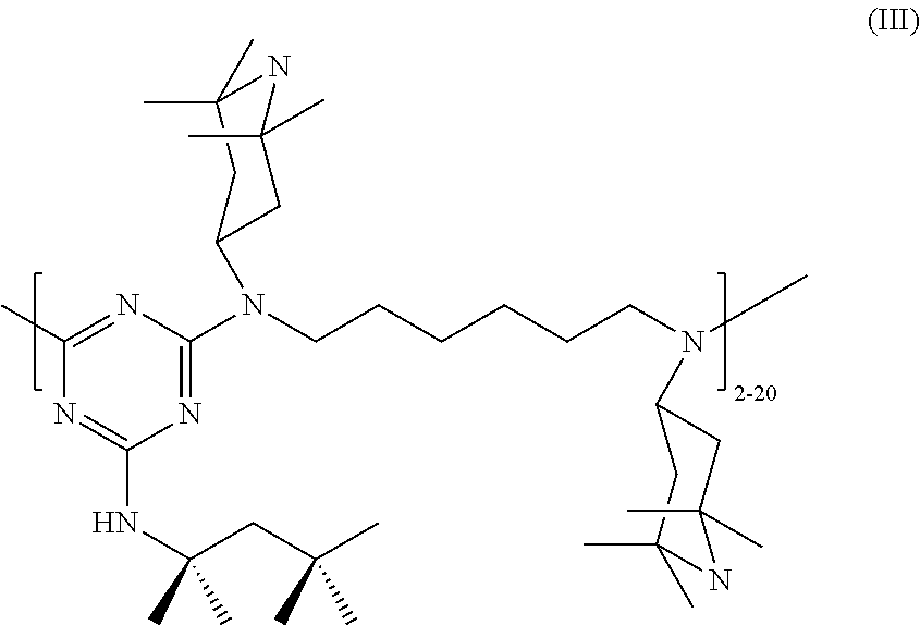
N1=C(N(CCCCCCN(C2CC(C)(C)NC(C)(C)C2)C)C2CC(C)(C)NC(C)(C)C2)N=C(C)N=C1NC(CC(C)(C)C)(C)C
